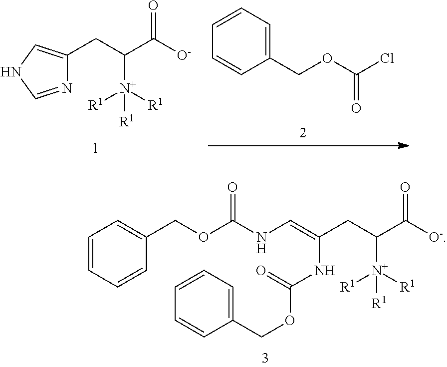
N1=CNC=C1CC(C([O-])=O)[N+]([R1])([R1])[R1].C1(COC(Cl)=O)=CC=CC=C1.C1=CC=CC(COC(NC=C(CC(C([O-])=O)[N+]([R1])([R1])[R1])NC(=O)OCC2=CC=CC=C2)=O)=C1
